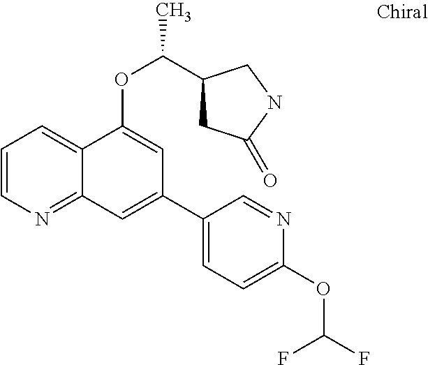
C1=CN=C2C(=C1)C(OC(C1CC(=O)NC1)C)=CC(C1=CC=C(OC(F)F)N=C1)=C2
